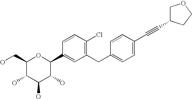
C1(CO)C(O)C(O)C(O)C(C2=CC(CC3=CC=C(C#CC4COCC4)C=C3)=C(Cl)C=C2)O1
